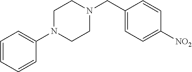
C1(N2CCN(CC3=CC=C([NO2])C=C3)CC2)=CC=CC=C1
